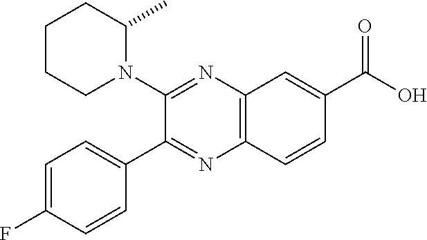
C12=C(N=C(C3=CC=C(F)C=C3)C(N3C(C)CCCC3)=N1)C=CC(C(O)=O)=C2
